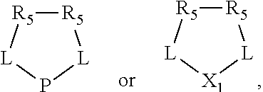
[R5]1[R5][L][X1][L]1.[R5]1[R5][L]P[L]1
